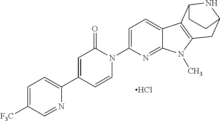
Cl.C1(C2=CC(=O)N(C3=CC=C4C(=N3)N(C)C3=C4C4NC(C3)CC4)C=C2)=CC=C([F3C])C=N1
